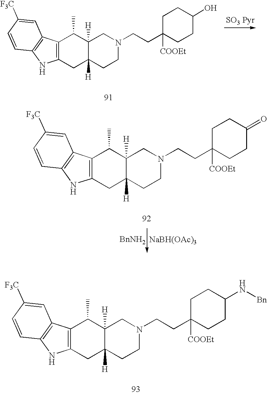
C12=C(CC3([H])C([H])(C1C)CN(CCC1([COOEt])CCC(O)CC1)CC3)NC1=C2C=C([F3C])C=C1.C12=C(CC3([H])C([H])(C1C)CN(CCC1([COOEt])CCC(=O)CC1)CC3)NC1=C2C=C([F3C])C=C1.[BnNH2].[NaBH(OAc)3].C12=C(CC3([H])C([H])(C1C)CN(CCC1([COOEt])CCC(N[Bn])CC1)CC3)NC1=C2C=C([F3C])C=C1
